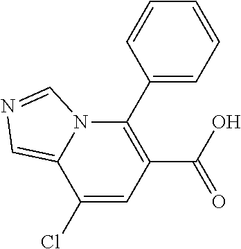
C1(C(O)=O)=C(C2=CC=CC=C2)N2C(=CN=C2)C(Cl)=C1
